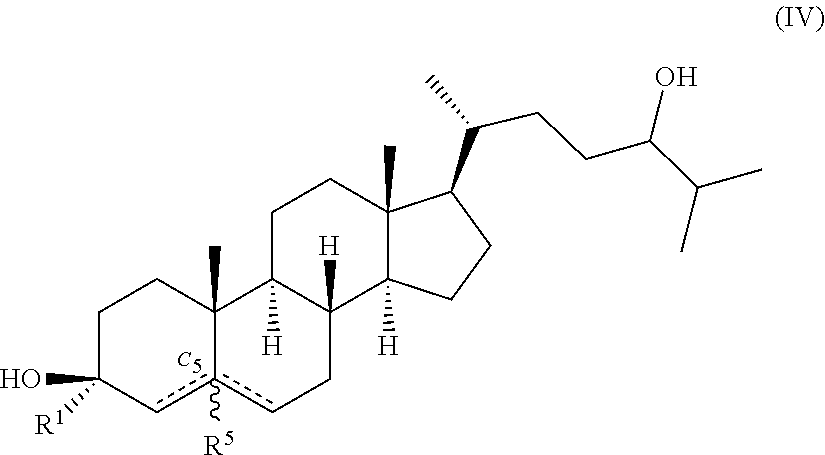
c12([R5])cC(O)([R1])CCC1(C)C1([H])CCC3(C)C(C(CCC(O)C(C)C)C)CCC3([H])C1([H])Cc2.[C5]
